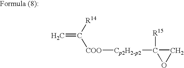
C=C([R14])[COO][Cp2H2-p2]C1([R15])OC1
